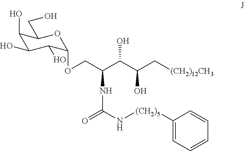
N(C(N[(CH2)5]C1=CC=CC=C1)=O)C(C(C(C[(CH2)12CH3])O)O)COC1C(O)C(O)C(O)C(CO)O1
